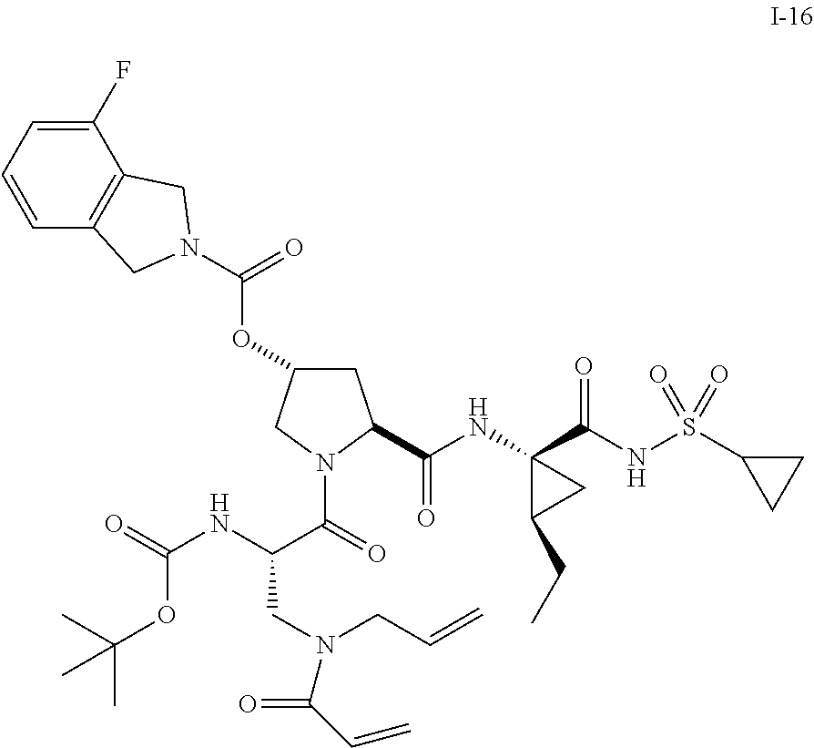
C1=CC2=C(C(F)=C1)CN(C(OC1CC(C(NC3(C(NS(C4CC4)(=O)=O)=O)C(CC)C3)=O)N(C(C(NC(=O)OC(C)(C)C)CN(CC=C)C(C=C)=O)=O)C1)=O)C2
